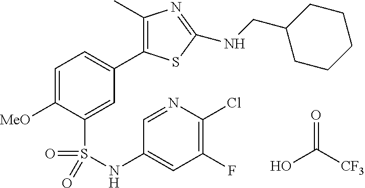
C1=C([MeO])C(S(NC2=CC(F)=C(Cl)N=C2)(=O)=O)=CC(C2=C(C)N=C(NCC3CCCCC3)S2)=C1.OC([CF3])=O
